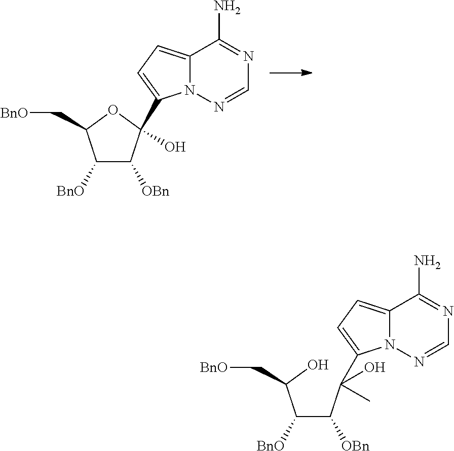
C1([BnO])C([OBn])C(C2=CC=C3N2N=CN=C3N)(O)OC1C[BnO].C(C(C(C1=CC=C2N1N=CN=C2N)(C)O)[OBn])(C(O)C[BnO])[BnO]
